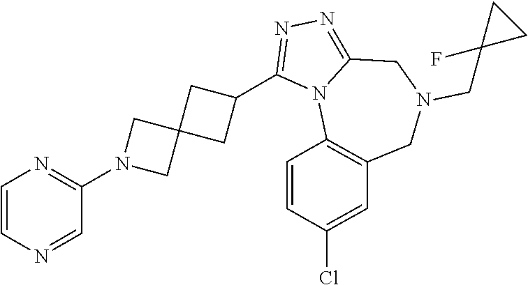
C1=CN=C(N2CC3(C2)CC(C2=NN=C4N2C2=C(CN(CC5(F)CC5)C4)C=C(Cl)C=C2)C3)C=N1
